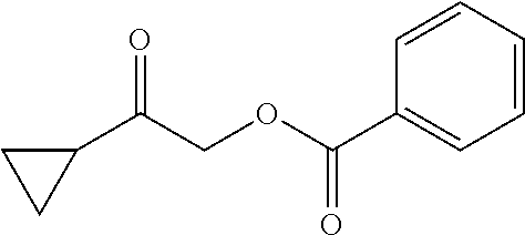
C1(C(COC(C2=CC=CC=C2)=O)=O)CC1
